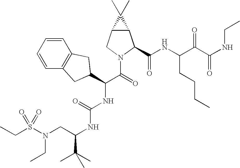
C1=CC=CC2=C1CC(C(C(=O)N1CC3C(C1C(NC(C(C(NCC)=O)=O)CCCC)=O)C3(C)C)NC(NC(C(C)(C)C)CN(S(CC)(=O)=O)CC)=O)C2
